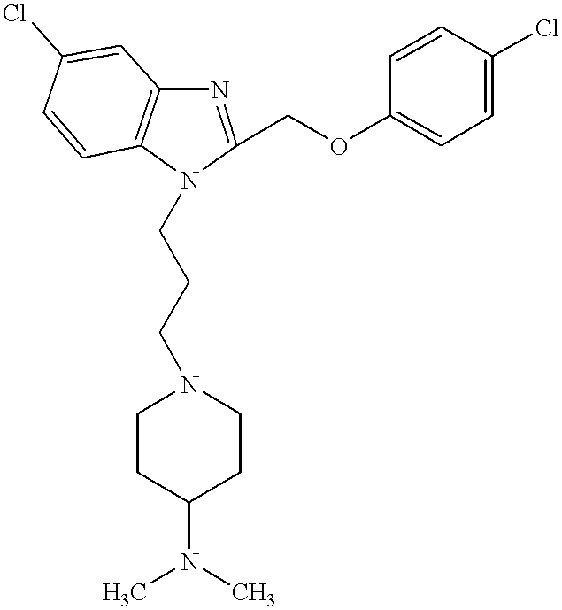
C1(COC2=CC=C(Cl)C=C2)=NC2=C(C=CC(Cl)=C2)N1CCCN1CCC(N(C)C)CC1
